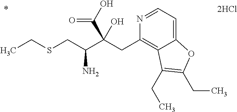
CCSCC(C(CC1=C2C(=CC=N1)OC(CC)=C2CC)(C(O)=O)O)N
